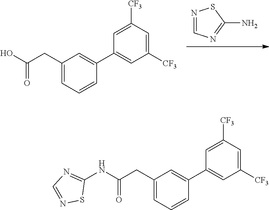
N1=CN=C(N)S1.C1(CC(O)=O)=CC=CC(C2=CC([CF3])=CC([CF3])=C2)=C1.C1(CC(NC2=NC=NS2)=O)=CC=CC(C2=CC([CF3])=CC([CF3])=C2)=C1
